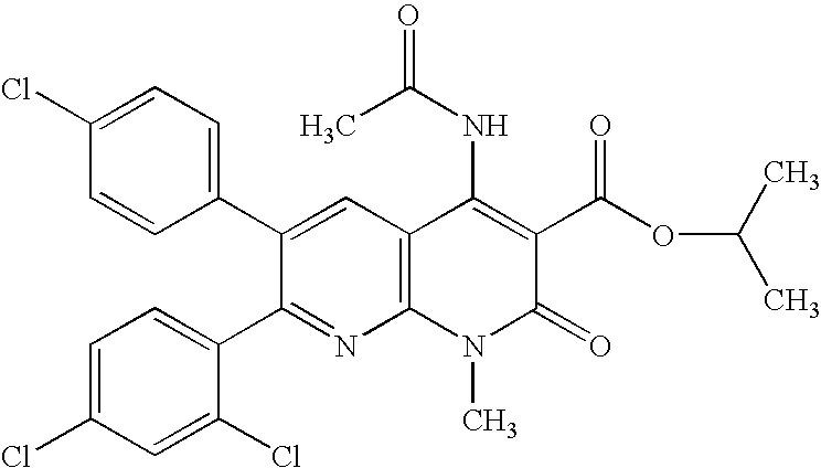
C1(Cl)=CC=C(C2=CC3=C(N=C2C2=CC=C(Cl)C=C2Cl)N(C)C(=O)C(C(OC(C)C)=O)=C3NC(C)=O)C=C1
